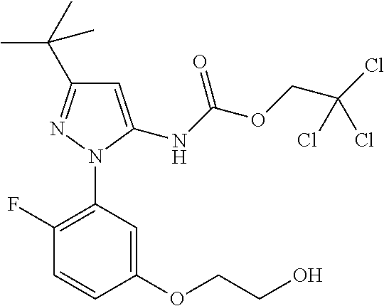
C1(F)=C(N2C(NC(OCC(Cl)(Cl)Cl)=O)=CC(C(C)(C)C)=N2)C=C(OCCO)C=C1
